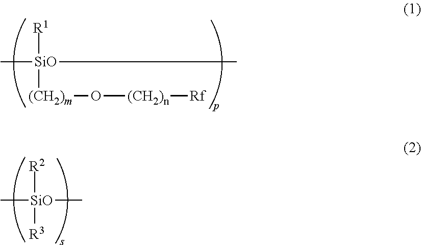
[R3][SiO]([R2])(C)C.[(CH2)m](O[(CH2)n][Rf])[SiO]([R1])(C)C
